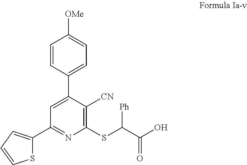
C1(C2=CC=C([OMe])C=C2)=CC(C2=CC=CS2)=NC(SC(C(O)=O)[Ph])=C1[CN]
